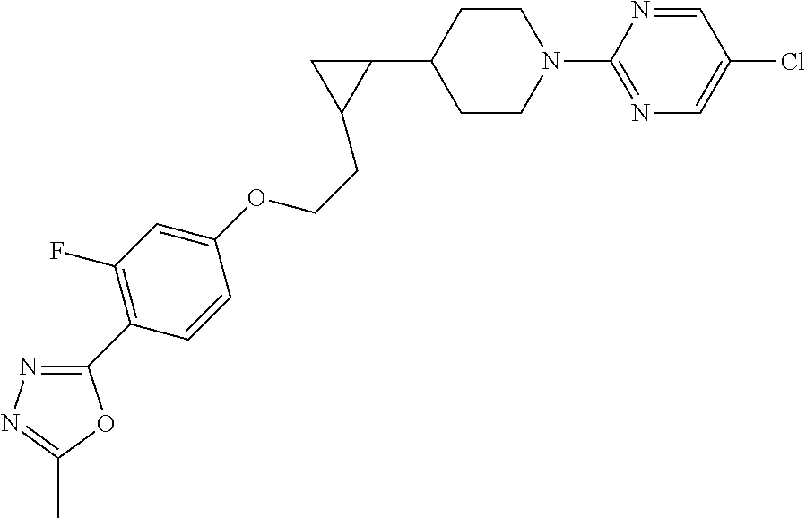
C1CN(C2=NC=C(Cl)C=N2)CCC1C1CC1CCOC1=CC(F)=C(C2=NN=C(C)O2)C=C1
